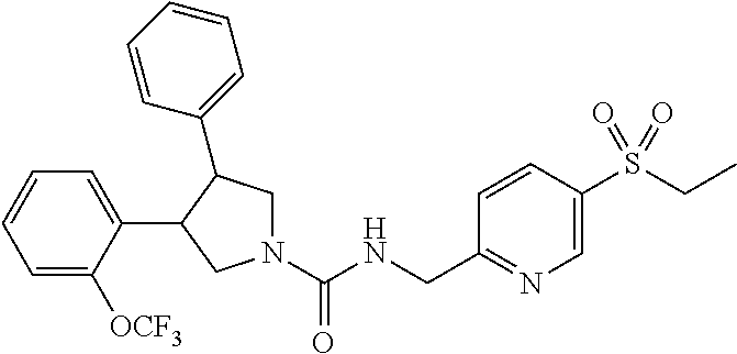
C1(C2C(C3=CC=CC=C3)CN(C(NCC3=NC=C(S(CC)(=O)=O)C=C3)=O)C2)=CC=CC=C1[OCF3]
